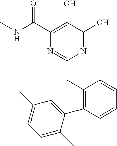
N1=C(O)C(O)=C(C(NC)=O)N=C1CC1=C(C2=CC(C)=CC=C2C)C=CC=C1
